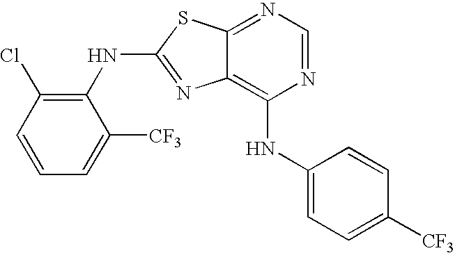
N1=CN=C2C(=C1NC1=CC=C([CF3])C=C1)N=C(NC1=C(Cl)C=CC=C1[CF3])S2
